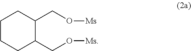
C1CCC(CO[Ms])C(CO[Ms])C1
